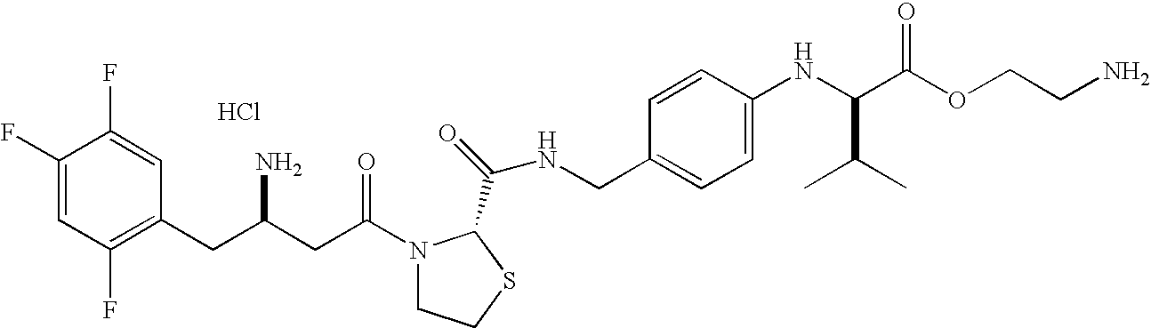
Cl.C1(F)=CC(F)=C(CC(CC(=O)N2CCSC2C(=O)NCC2=CC=C(NC(C(OCCN)=O)C(C)C)C=C2)N)C=C1F
